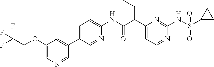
C1(C(C(NC2=CC=C(C3=CC(OCC(F)(F)F)=CN=C3)C=N2)=O)CC)=CC=NC(NS(C2CC2)(=O)=O)=N1
